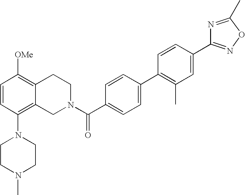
C1=CC(N2CCN(C)CC2)=C2C(=C1[OMe])CCN(C(C1=CC=C(C3=C(C)C=C(C4=NOC(C)=N4)C=C3)C=C1)=O)C2
